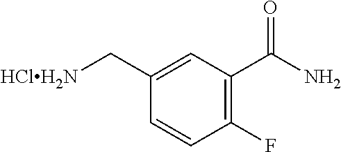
C1(C[HClH2N])=CC(C(N)=O)=C(F)C=C1
